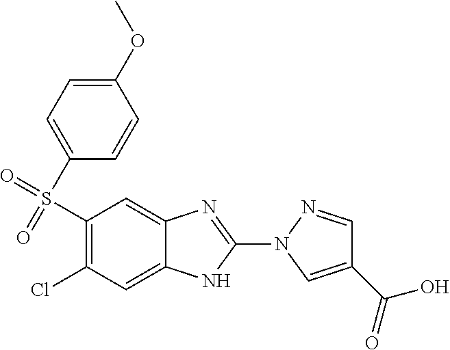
C1(OC)=CC=C(S(=O)(=O)C2=C(Cl)C=C3C(=C2)N=C(N2C=C(C(=O)O)C=N2)N3)C=C1
